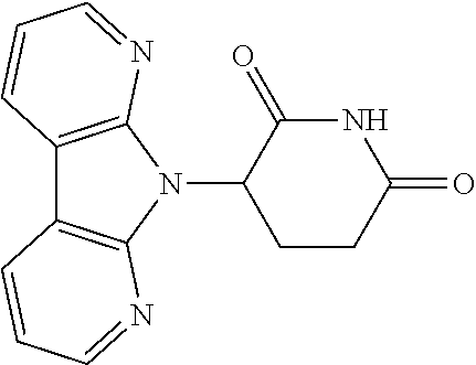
N1(C2CCC(=O)NC2=O)C2=C(C3=C1N=CC=C3)C=CC=N2
